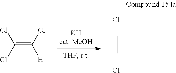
C(=C(Cl)[H])(Cl)Cl.ClC#CCl
